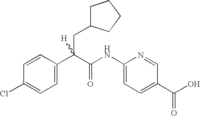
C1=CC(C(C(NC2=CC=C(C(O)=O)C=N2)=O)(CC2CCCC2)[H])=CC=C1Cl
